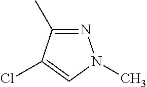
N1=C(C)C(Cl)=CN1C
